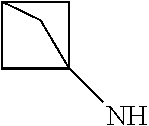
C1C2CC1(N)C2
